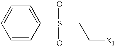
C1=CC(S(CC[X1])(=O)=O)=CC=C1
